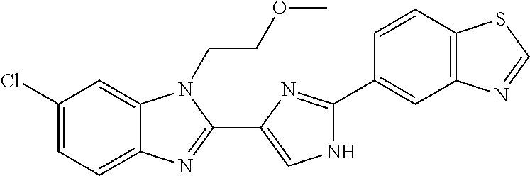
C1(Cl)=CC=C2C(=C1)N(CCOC)C(C1=CNC(C3=CC4=C(C=C3)SC=N4)=N1)=N2
